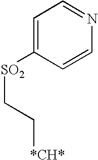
C(C[SO2]C1=CC=NC=C1)[*CH*]
